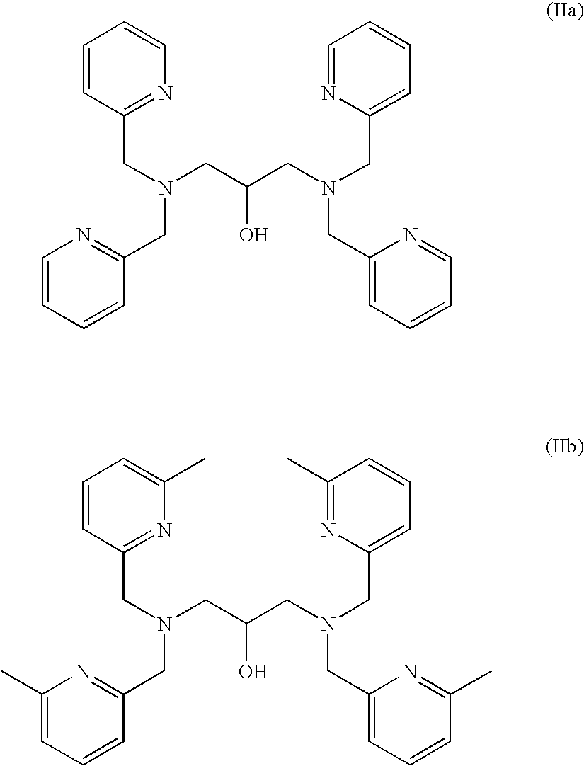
C1(CN(CC(CN(CC2=CC=CC=N2)CC2=CC=CC=N2)O)CC2=NC=CC=C2)=NC=CC=C1.C1(CN(CC(CN(CC2=CC=CC(C)=N2)CC2=CC=CC(C)=N2)O)CC2=NC(C)=CC=C2)=NC(C)=CC=C1
